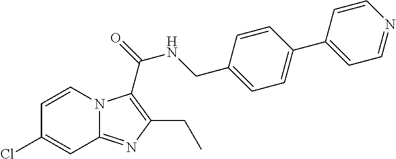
C1(Cl)=CC2=NC(CC)=C(C(NCC3=CC=C(C4=CC=NC=C4)C=C3)=O)N2C=C1
